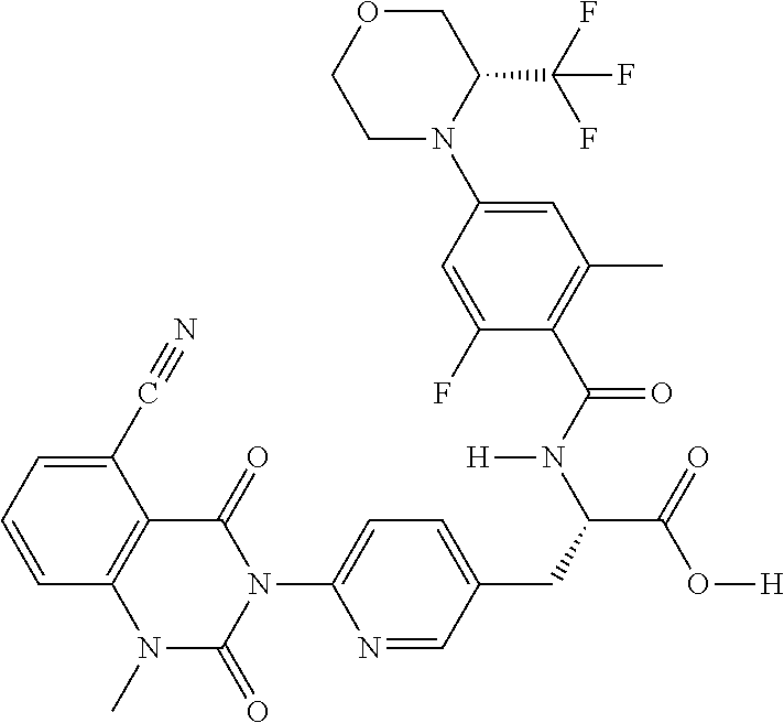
C1=CC=C(C#N)C2=C1N(C)C(=O)N(C1=CC=C(CC(C(=O)O[H])N(C(C3=C(C)C=C(N4C(C(F)(F)F)COCC4)C=C3F)=O)[H])C=N1)C2=O
